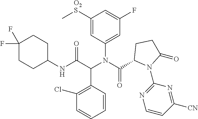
C1=CC(C(C(NC2CCC(F)(F)CC2)=O)N(C(=O)C2N(C3=NC=CC([CN])=N3)C(=O)CC2)C2=CC(F)=CC([O2S]C)=C2)=C(Cl)C=C1
